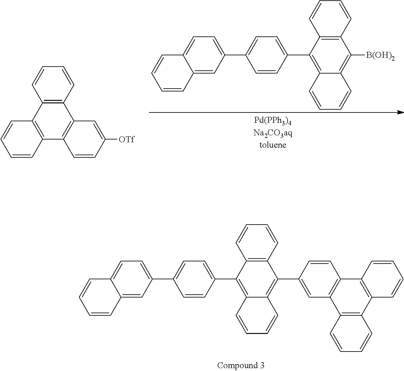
C1=CC2=C(C=C1)C1=C(C3=C2C=CC=C3)C=CC([OTf])=C1.C1=CC2=C(C=C1)C([B(OH)2])=C1C(=C2C2=CC=C(C3=CC=C4C(=C3)C=CC=C4)C=C2)C=CC=C1.C1=CC2=C(C=C1)C(C1=CC3=C(C=C1)C1=C(C4=C3C=CC=C4)C=CC=C1)=C1C(=C2C2=CC=C(C3=CC=C4C(=C3)C=CC=C4)C=C2)C=CC=C1
